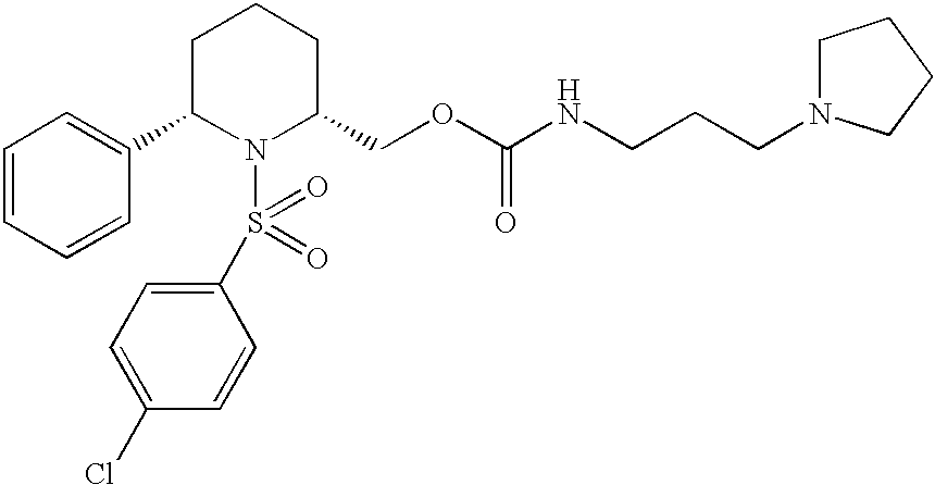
C1=CC=CC(C2N(S(C3=CC=C(Cl)C=C3)(=O)=O)C(COC(=O)NCCCN3CCCC3)CCC2)=C1
